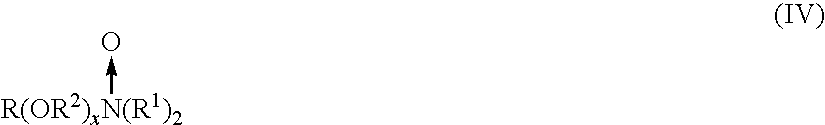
O-[R(OR2)xN(R1)2]
